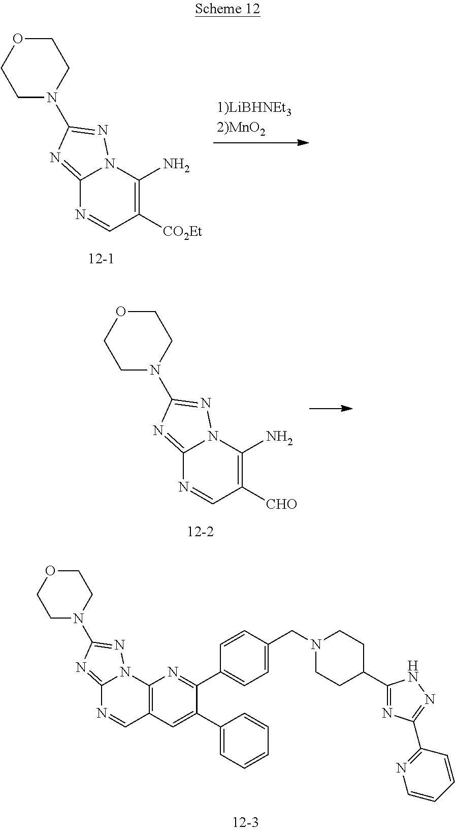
C1=CC(C2=NC3=C(C=C2C2=CC=CC=C2)C=NC2=NC(N4CCOCC4)=NN32)=CC=C1CN1CCC(C2=NC(C3=NC=CC=C3)=NN2)CC1.NC1=C([CO2Et])C=NC2=NC(N3CCOCC3)=NN12.NC1=C([CHO])C=NC2=NC(N3CCOCC3)=NN12
